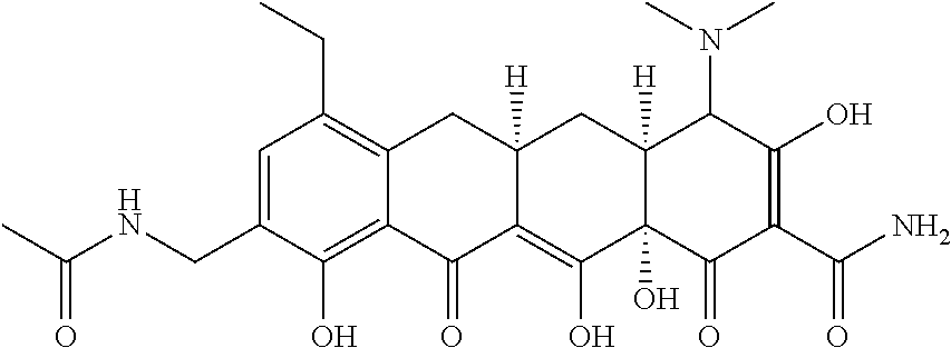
CCC1=C2C(=C(O)C(CNC(C)=O)=C1)C(=O)C1=C(O)C3(O)C([H])(CC1([H])C2)C(N(C)C)C(O)=C(C(N)=O)C3=O
